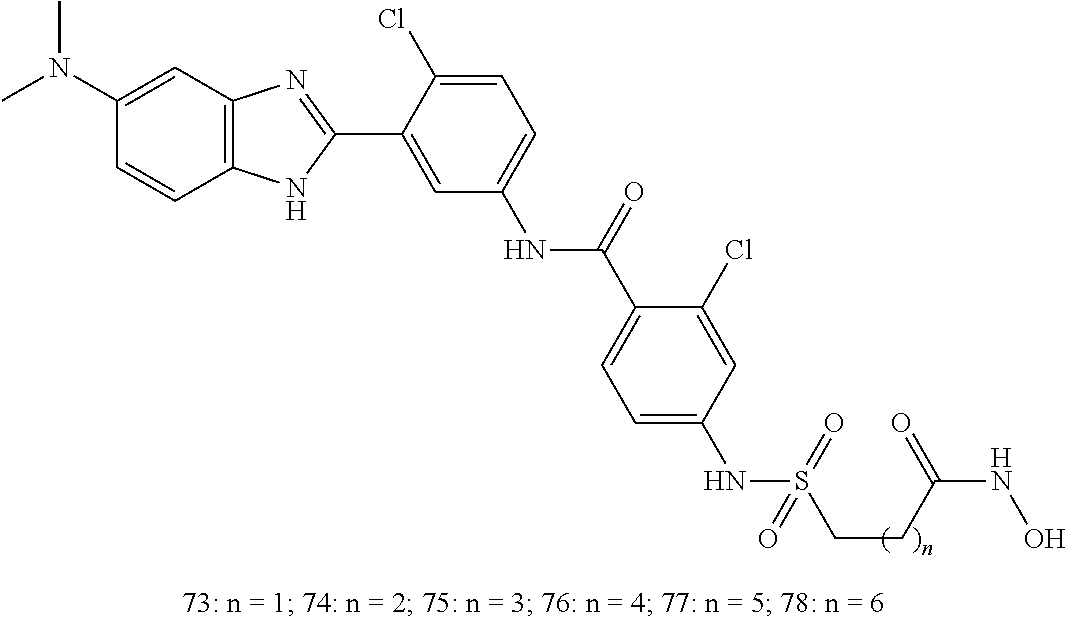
C1(C2=NC3=C(N2)C=CC(N(C)C)=C3)=CC(NC(C2=CC=C(NS(CCC(=O)NO)(=O)=O)C=C2Cl)=O)=CC=C1Cl
